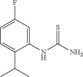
C1=C(F)C=C(NC(N)=S)C(C(C)C)=C1
